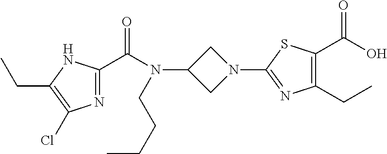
C1(N2CC(N(C(=O)C3=NC(Cl)=C(CC)N3)CCCC)C2)=NC(CC)=C(C(=O)O)S1
